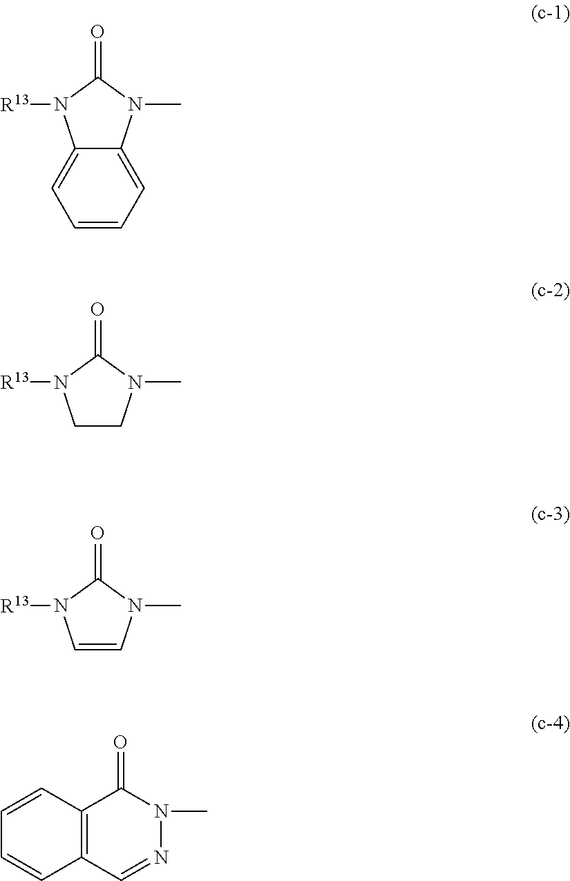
C1=CC=C2C(=C1)N([R13])C(=O)N2C.C1CN([R13])C(=O)N1C.C1=CN([R13])C(=O)N1C.C12=C(C=NN(C)C1=O)C=CC=C2
